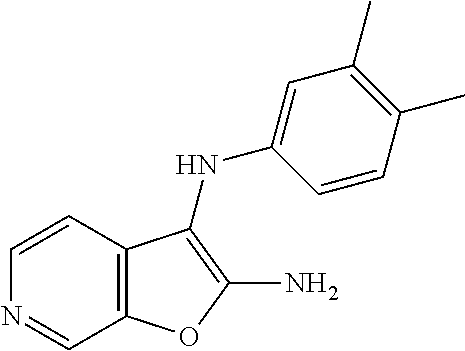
C12=C(C=CN=C1)C(NC1=CC(C)=C(C)C=C1)=C(N)O2
